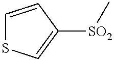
C1=CC([SO2]C)=CS1
